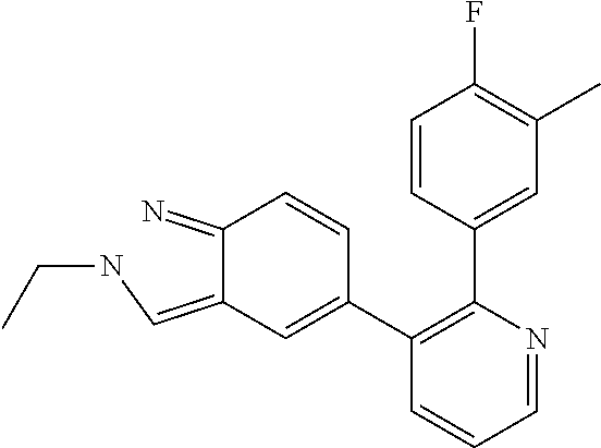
C1(=N)C(=CNCC)C=C(C2=C(C3=CC(C)=C(F)C=C3)N=CC=C2)C=C1
